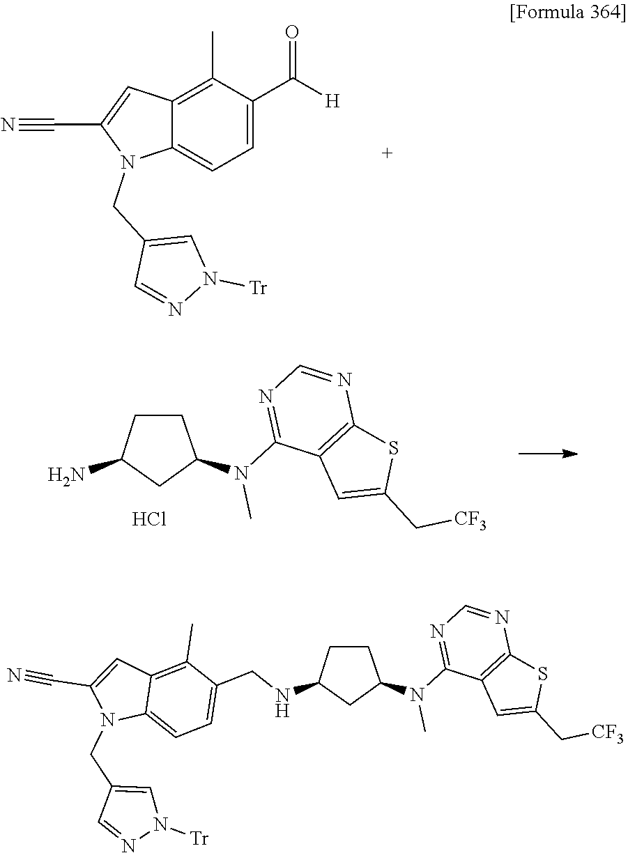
C12=C(C)C(C([H])=O)=CC=C1N(CC1=CN([Tr])N=C1)C(C#N)=C2.C1(N)CC(N(C2=NC=NC3=C2C=C(C[CF3])S3)C)CC1.Cl.C12=C(C)C(CNC3CC(N(C4=NC=NC5=C4C=C(C[CF3])S5)C)CC3)=CC=C1N(CC1=CN([Tr])N=C1)C(C#N)=C2
